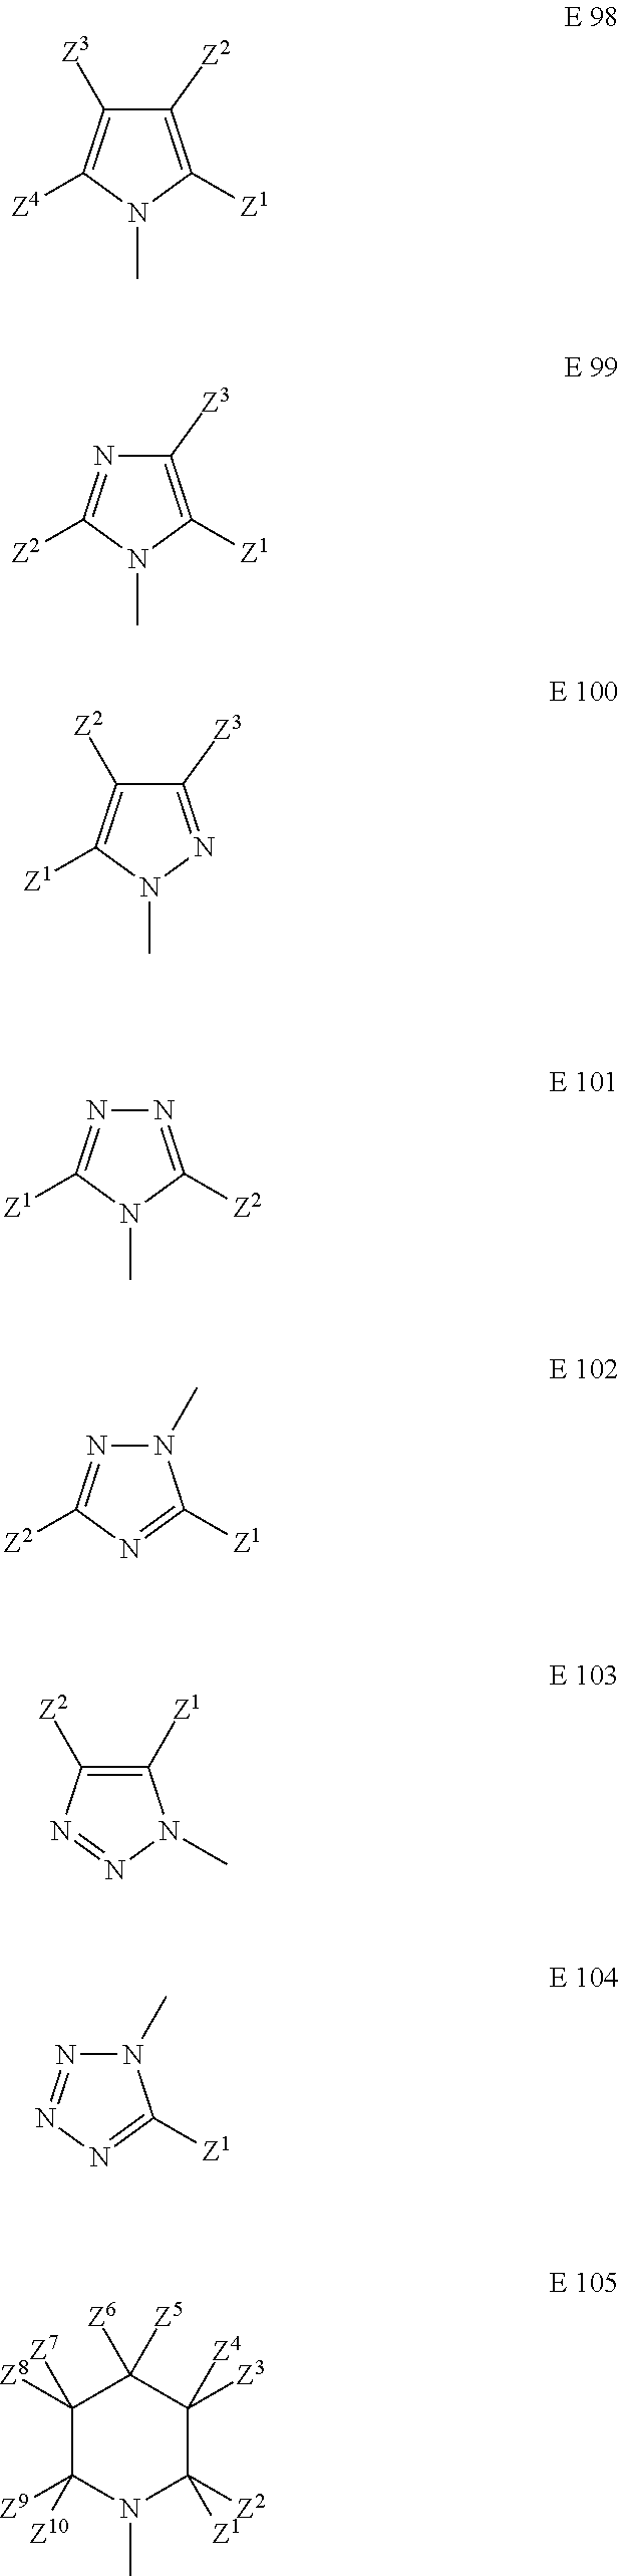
C1([Z2])=C([Z1])N(C)C([Z4])=C1[Z3].C1([Z3])=C([Z1])N(C)C([Z2])=N1.C1([Z3])=NN(C)C([Z1])=C1[Z2].N1=C([Z2])N(C)C([Z1])=N1.N1(C)N=C([Z2])N=C1[Z1].C1([Z1])=C([Z2])N=NN1C.N1(C)N=NN=C1[Z1].C1([Z8])([Z7])C([Z9])([Z10])N(C)C([Z2])([Z1])C([Z3])([Z4])C1([Z6])[Z5]
